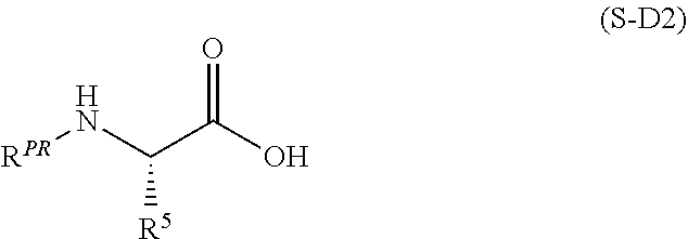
[RPR]NC([R5])C(O)=O
